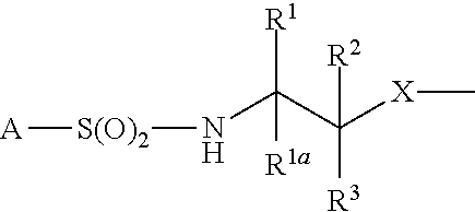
C[X]C(C(N[S(O)2][A])([R1])[R1a])([R3])[R2]
